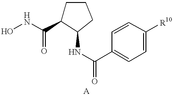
ONC(=O)C1CCCC1NC(=O)C1=CC=C([R10])C=C1
